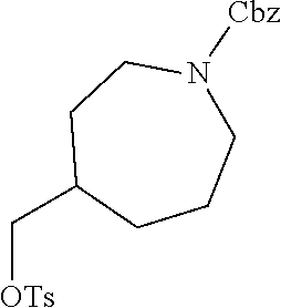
C1(C[OTs])CCCN([Cbz])CC1
